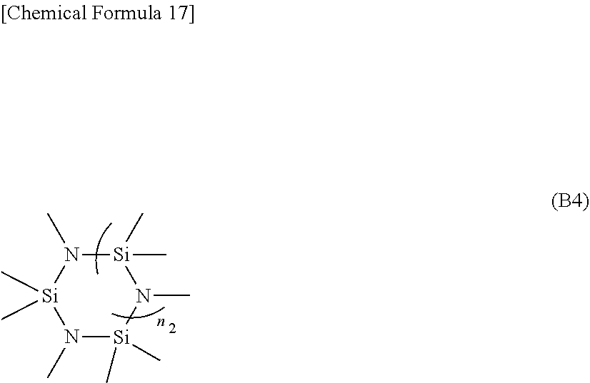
[Si]1(C)(C)N(C)[Si](C)(C)N(C)[Si](C)(C)N1C
